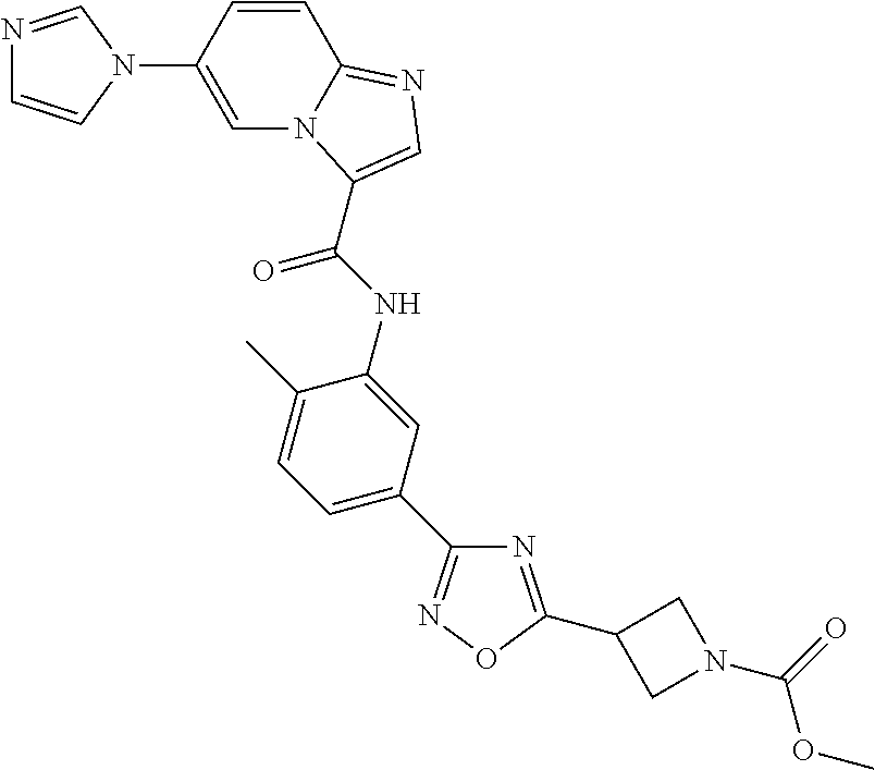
N1=C(C2CN(C(=O)OC)C2)ON=C1C1=CC=C(C)C(NC(=O)C2=CN=C3N2C=C(N2C=NC=C2)C=C3)=C1
